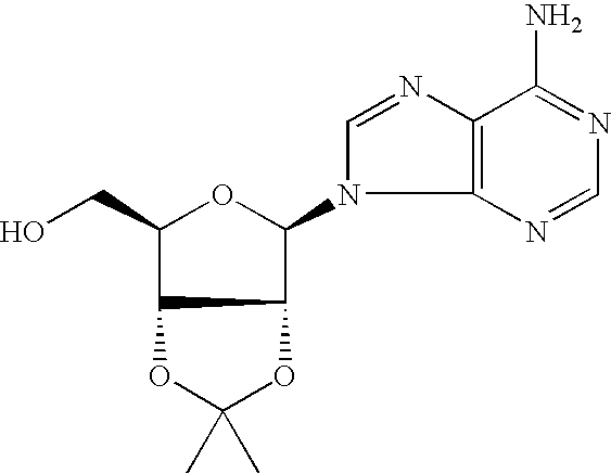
C1(CO)C2C(C(N3C4=C(N=C3)C(N)=NC=N4)O1)OC(C)(C)O2
